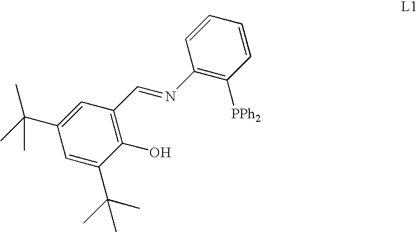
C1(C(C)(C)C)=CC(C=NC2=C([PPh2])C=CC=C2)=C(O)C(C(C)(C)C)=C1
